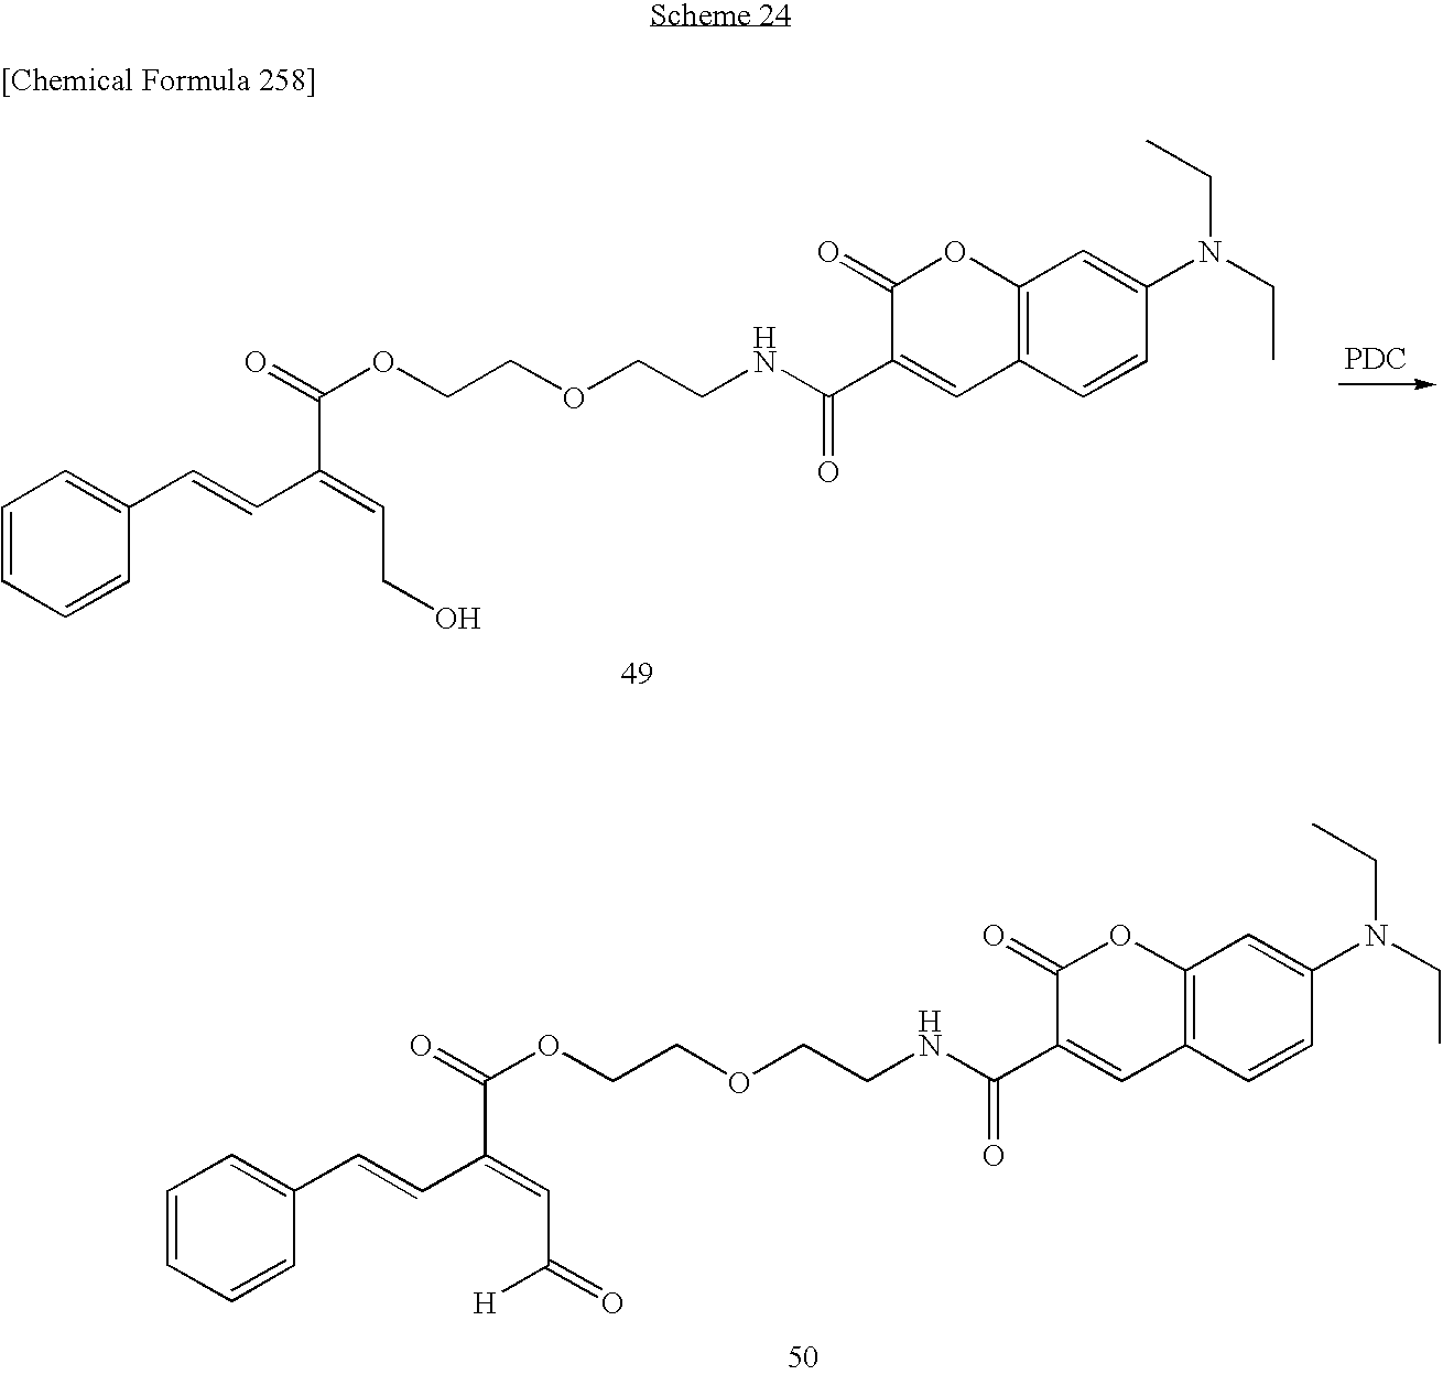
C(C(=CC(=O)[H])C=CC1=CC=CC=C1)(OCCOCCNC(C1=CC2=C(OC1=O)C=C(N(CC)CC)C=C2)=O)=O.C(C(=CCO)C=CC1=CC=CC=C1)(OCCOCCNC(C1=CC2=C(OC1=O)C=C(N(CC)CC)C=C2)=O)=O.[PDC]
